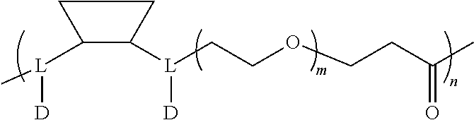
C1([L]([D])C)C([L]([D])CCOCCC(C)=O)CC1
